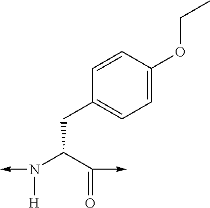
C1=C(OCC)C=CC(CC(N(->C)[H])C(->C)=O)=C1
